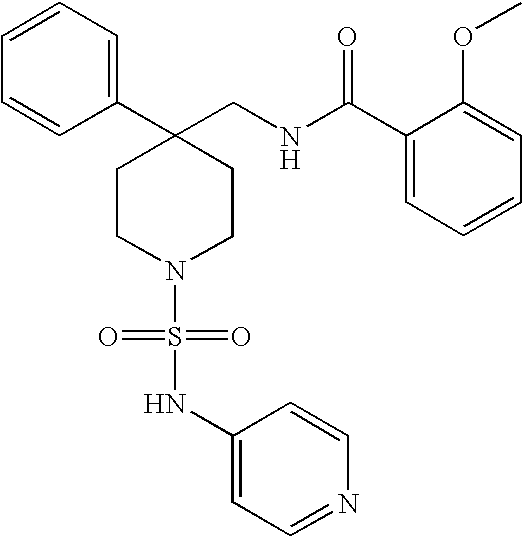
C1(CNC(C2=CC=CC=C2OC)=O)(C2=CC=CC=C2)CCN(S(=O)(=O)NC2=CC=NC=C2)CC1
